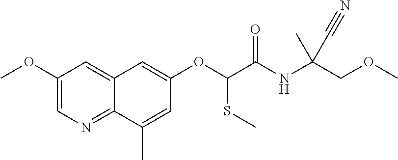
C1(OC)=CN=C2C(=C1)C=C(OC(C(NC(COC)(C)C#N)=O)SC)C=C2C
